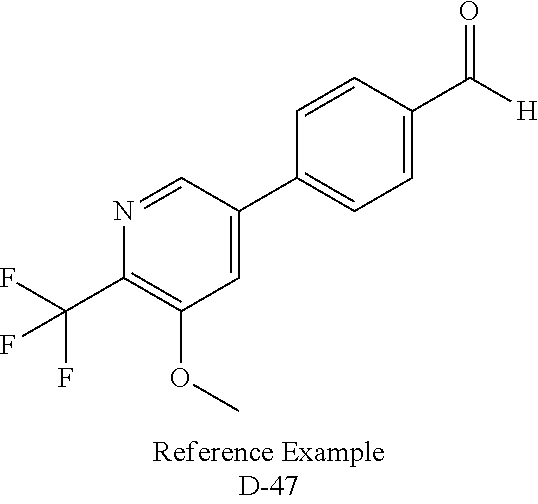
C1(C2=CC=C(C([H])=O)C=C2)=CC(OC)=C(C(F)(F)F)N=C1
